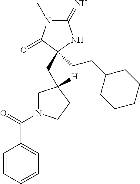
C1(=N)N(C)C(=O)C(CCC2CCCCC2)(CC2([H])CN(C(=O)C3=CC=CC=C3)CC2)N1
